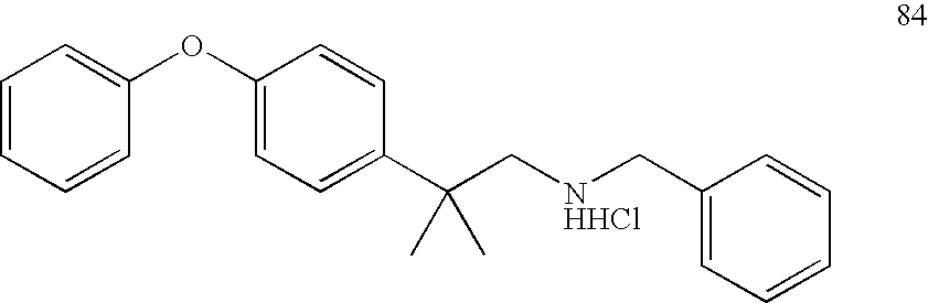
C1=CC=CC(OC2=CC=C(C(C[NHHCl]CC3=CC=CC=C3)(C)C)C=C2)=C1
